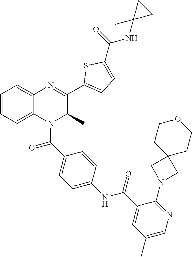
C1=CC=C2C(=C1)N=C(C1=CC=C(C(=O)NC3(C)CC3)S1)C(C)N2C(C1=CC=C(NC(C2=CC(C)=CN=C2N2CC3(C2)CCOCC3)=O)C=C1)=O
